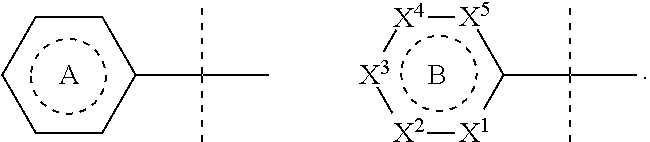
c1cc(C(C)(C)C)ccc1.[A].[X2]1:[X1]c(C(C)(C)C)[X5]:[X4]:[X3]:1.B
